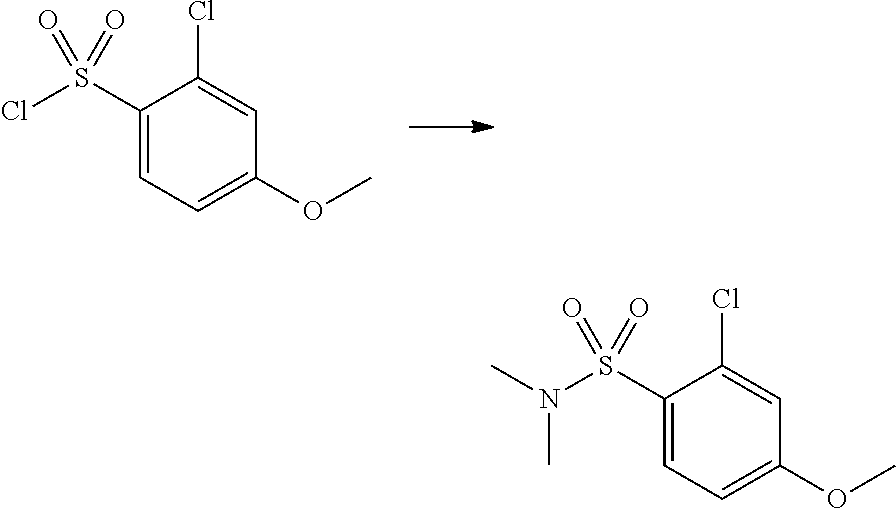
C1(S(Cl)(=O)=O)=CC=C(OC)C=C1Cl.C1(S(N(C)C)(=O)=O)=CC=C(OC)C=C1Cl
